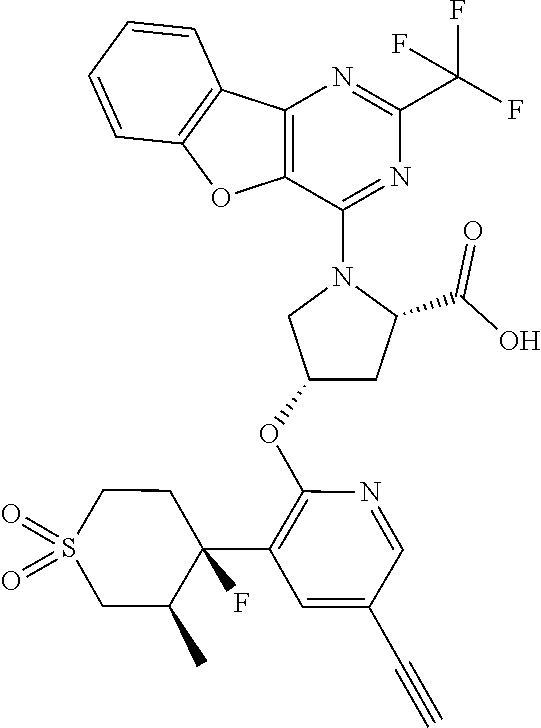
C12=C(C(N3CC(OC4=C(C5(F)CCS(=O)(=O)CC5C)C=C(C#C)C=N4)CC3C(O)=O)=NC(C(F)(F)F)=N1)OC1=C2C=CC=C1
